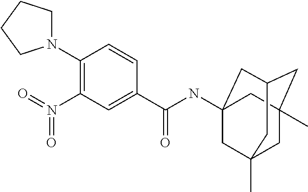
N1(C2=C(N(=O)=O)C=C(C(NC34CC5(C)CC(C)(CC(C3)C5)C4)=O)C=C2)CCCC1
